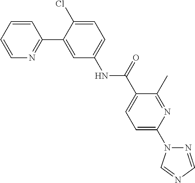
C1=CC=CN=C1C1=CC(NC(C2=CC=C(N3N=CN=C3)N=C2C)=O)=CC=C1Cl
